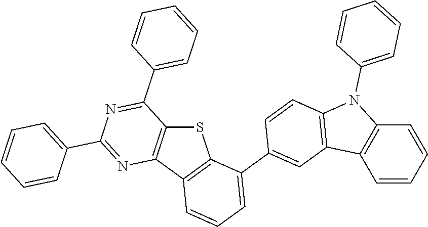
S1C2=C(C3=C1C(C1=CC4=C(C=C1)N(C1=CC=CC=C1)C1=C4C=CC=C1)=CC=C3)N=C(C1=CC=CC=C1)N=C2C1=CC=CC=C1
